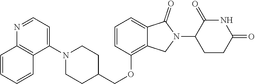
C1=CC(OCC2CCN(C3=CC=NC4=C3C=CC=C4)CC2)=C2C(=C1)C(=O)N(C1CCC(=O)NC1=O)C2
